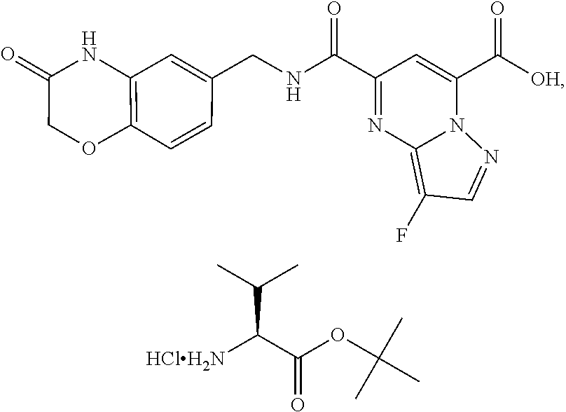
[HClH2N]C(C(C)C)C(=O)OC(C)(C)C.C(=O)(C1=CC(C(=O)NCC2=CC3=C(C=C2)OCC(=O)N3)=NC2=C(F)C=NN21)[OH]
